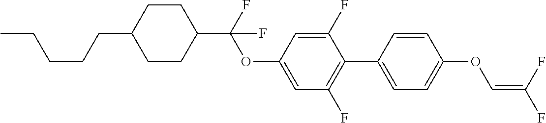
C1CC(C(F)(OC2=CC(F)=C(C3=CC=C(OC=C(F)F)C=C3)C(F)=C2)F)CCC1CCCCC
